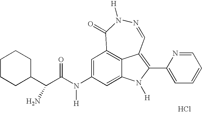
Cl.C(C(=O)N([H])C1=CC2=C3C(=C1)N([H])C(C1=CC=CC=N1)=C3C=NN([H])C2=O)(N)C1CCCCC1
